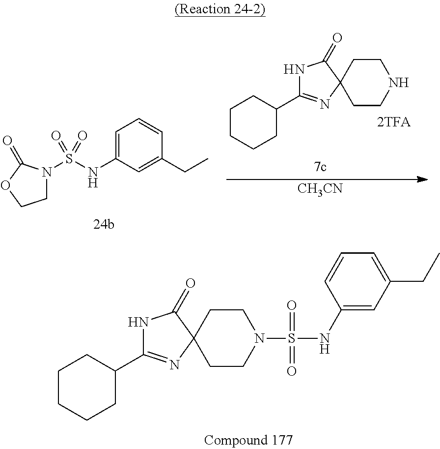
N1(S(NC2=CC(CC)=CC=C2)(=O)=O)CCC2(CC1)C(=O)NC(C1CCCCC1)=N2.C1N(S(NC2=CC=CC(CC)=C2)(=O)=O)C(=O)OC1.C1CCCC(C2=NC3(CCNCC3)C(=O)N2)C1.[CH3CN]
